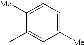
C1([Me])=CC=C([Me])C=C1C
